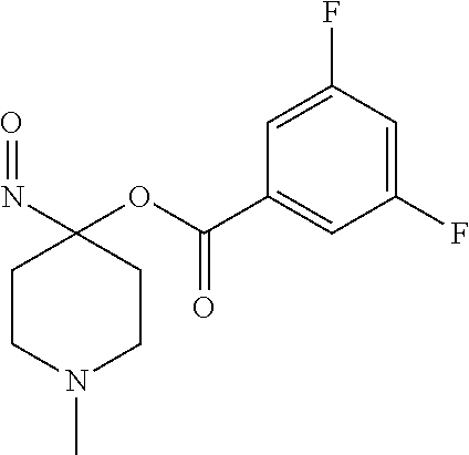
C1CN(C)CCC1(N=O)OC(C1=CC(F)=CC(F)=C1)=O
